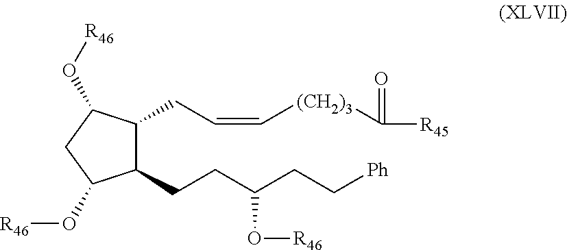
C(C=C[(CH2)3]C([R45])=O)C1C(CCC(CC[Ph])O[R46])C(O[R46])CC1O[R46]
